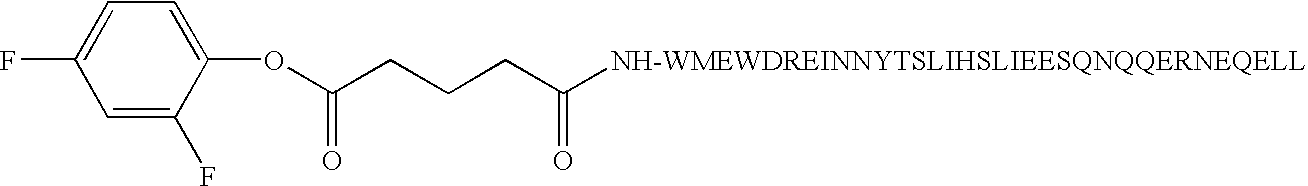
FC1=CC=C(OC(CCCC([NH-WMEWDREINNYTSLIHSLIEESQNQQERNEQELL])=O)=O)C(F)=C1
